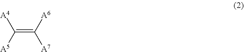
C(=C([A6])[A7])([A5])[A4]
